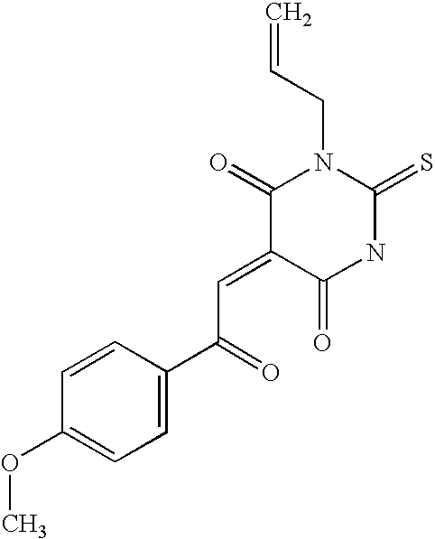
O=C1C(=CC(C2=CC=C(OC)C=C2)=O)C(=O)N(CC=C)C(=S)N1
